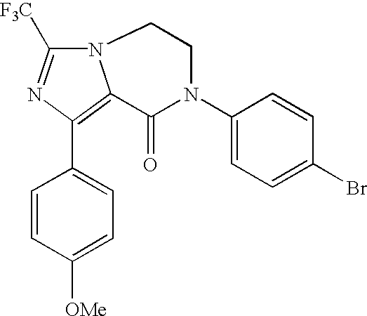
C1=CC([OMe])=CC=C1C1=C2N(C([F3C])=N1)CCN(C1=CC=C(Br)C=C1)C2=O
